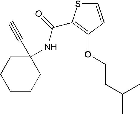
C1CCCCC1(C#C)NC(=O)C1=C(OCCC(C)C)C=CS1
